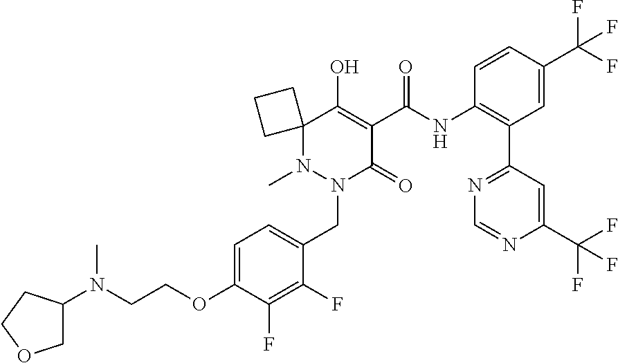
C12(N(C)N(CC3=CC=C(OCCN(C)C4COCC4)C(F)=C3F)C(=O)C(C(NC3=C(C4=NC=NC(C(F)(F)F)=C4)C=C(C(F)(F)F)C=C3)=O)=C1O)CCC2
